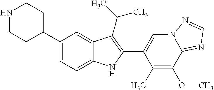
N1CCC(C2=CC=C3C(=C2)C(C(C)C)=C(C2=CN4C(=NC=N4)C(OC)=C2C)N3)CC1
